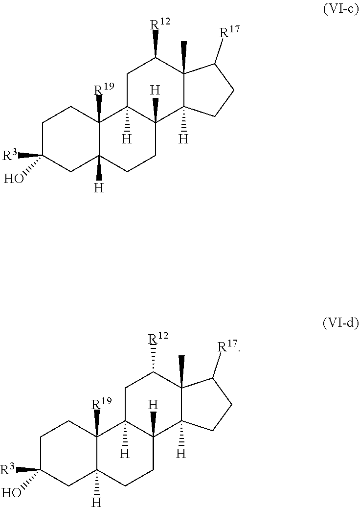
C1C(O)([R3])CC2([H])C([R19])(C1)C1([H])C([H])(CC2)C2([H])C(C)(C([R12])C1)C([R17])CC2.C1C(O)([R3])CC2([H])C([R19])(C1)C1([H])C([H])(CC2)C2([H])C(C)(C([R12])C1)C([R17])CC2
